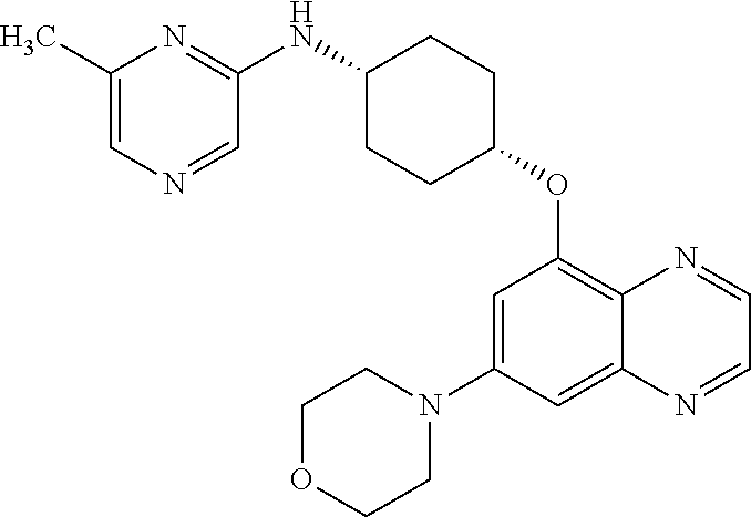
C1=C(C)N=C(NC2CCC(OC3=C4C(=CC(N5CCOCC5)=C3)N=CC=N4)CC2)C=N1
